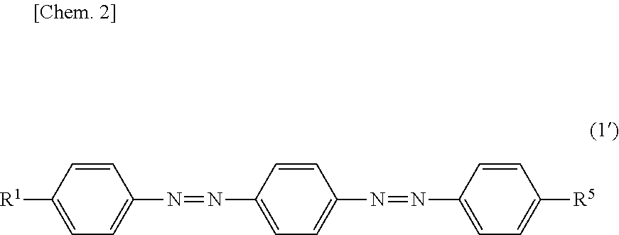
[R1]C1=CC=C(N=NC2=CC=C(N=NC3=CC=C([R5])C=C3)C=C2)C=C1
